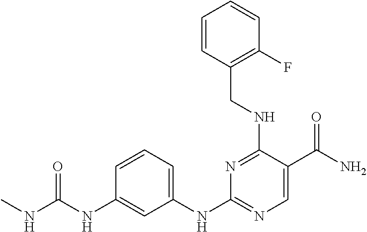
C1(NC(=O)NC)=CC(NC2=NC=C(C(N)=O)C(NCC3=C(F)C=CC=C3)=N2)=CC=C1
